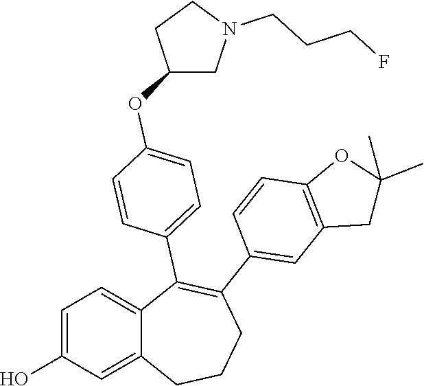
C1=C(O)C=C2C(=C1)C(C1=CC=C(OC3CN(CCCF)CC3)C=C1)=C(C1=CC3=C(C=C1)OC(C)(C)C3)CCC2
